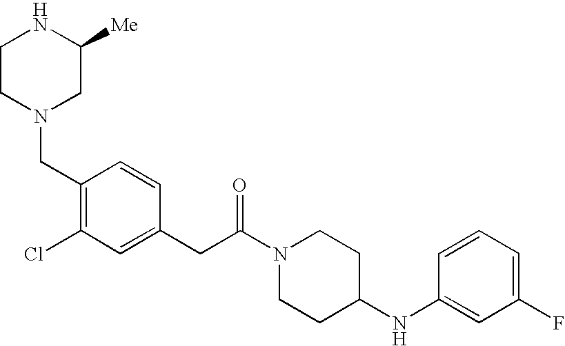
C1CN(CC2=C(Cl)C=C(CC(N3CCC(NC4=CC(F)=CC=C4)CC3)=O)C=C2)CC([Me])N1
